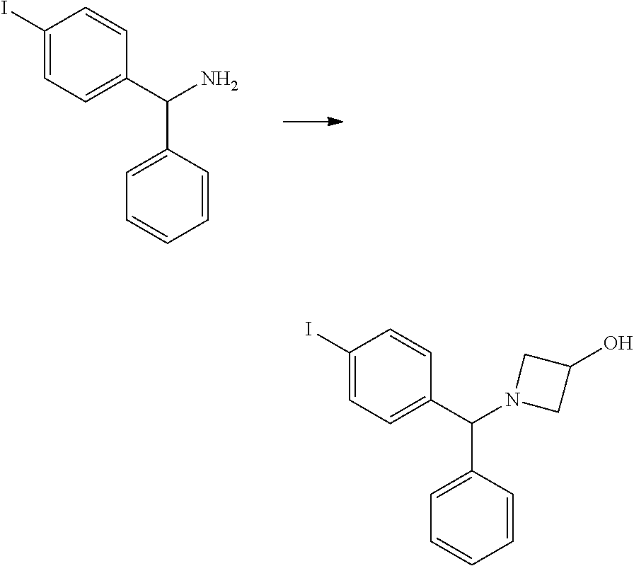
C1(I)=CC=C(C(N)C2=CC=CC=C2)C=C1.C1(I)=CC=C(C(N2CC(O)C2)C2=CC=CC=C2)C=C1
